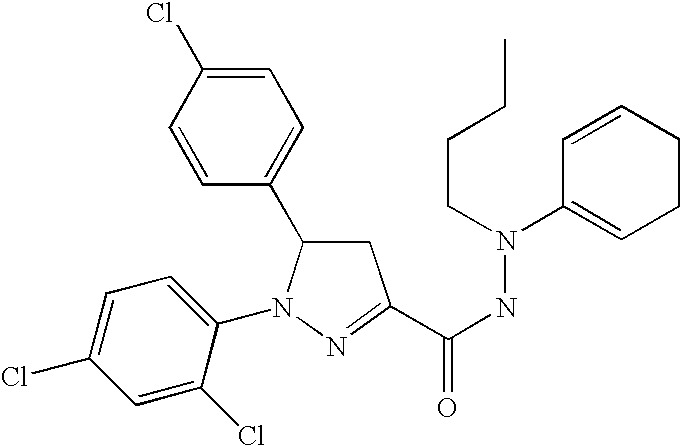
C1=C(Cl)C=CC(C2CC(C(NN(C3=CCCC=C3)CCCC)=O)=NN2C2=CC=C(Cl)C=C2Cl)=C1
